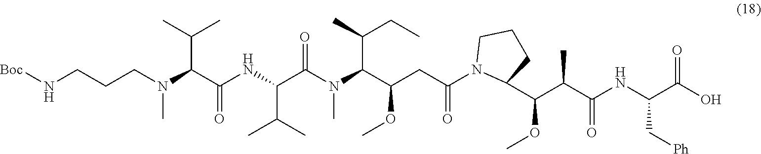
COC(C(C(=O)NC(C[Ph])C(O)=O)C)C1N(C(CC(OC)C(N(C)C(C(NC(C(N(C)CCCN[Boc])C(C)C)=O)C(C)C)=O)C(C)CC)=O)CCC1
